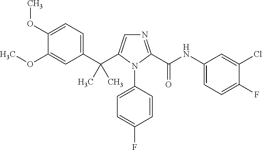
C1(C(C2=CN=C(C(NC3=CC=C(F)C(Cl)=C3)=O)N2C2=CC=C(F)C=C2)(C)C)=CC=C(OC)C(OC)=C1
